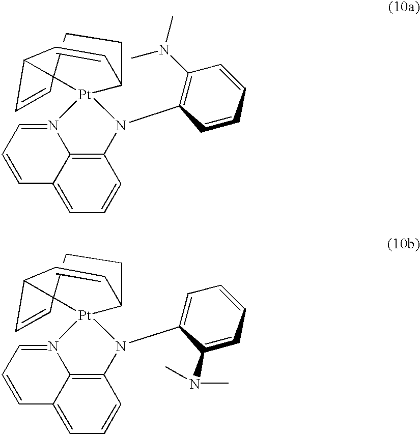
C1=CC2=CC=CC3=C2N(=C1)[Pt]1(N3C2=C(N(C)C)C=CC=C2)C2CCC13C(C=C2)C=C3.C1=CC2=CC=CC3=C2N(=C1)[Pt]1(N3C2=CC=CC=C2N(C)C)C2CCC13C(C=C2)C=C3
